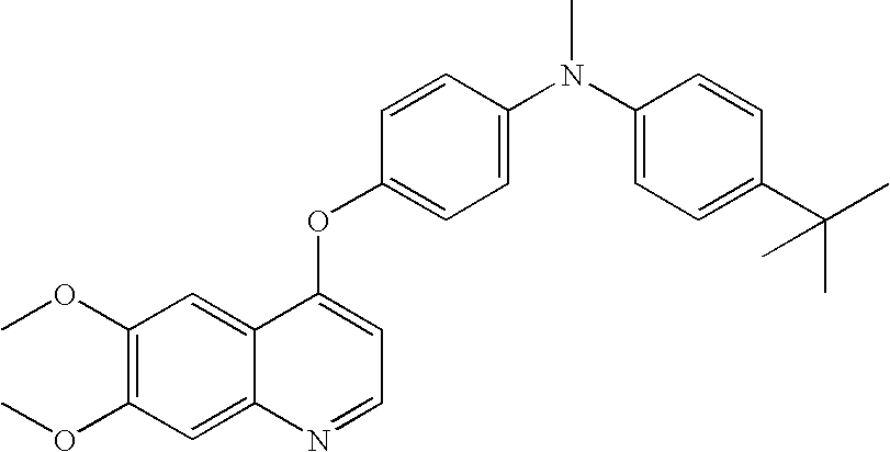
C1=CC(OC2=CC=NC3=CC(OC)=C(OC)C=C23)=CC=C1N(C1=CC=C(C(C)(C)C)C=C1)C
